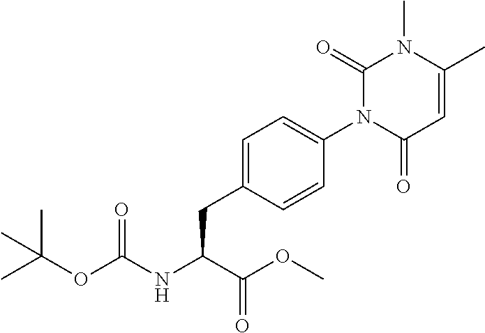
C(C(C(=O)OC)NC(=O)OC(C)(C)C)C1=CC=C(N2C(=O)N(C)C(C)=CC2=O)C=C1
